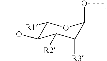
C1([R1])C(OC)C([R2])C([R3])C(OC)O1
